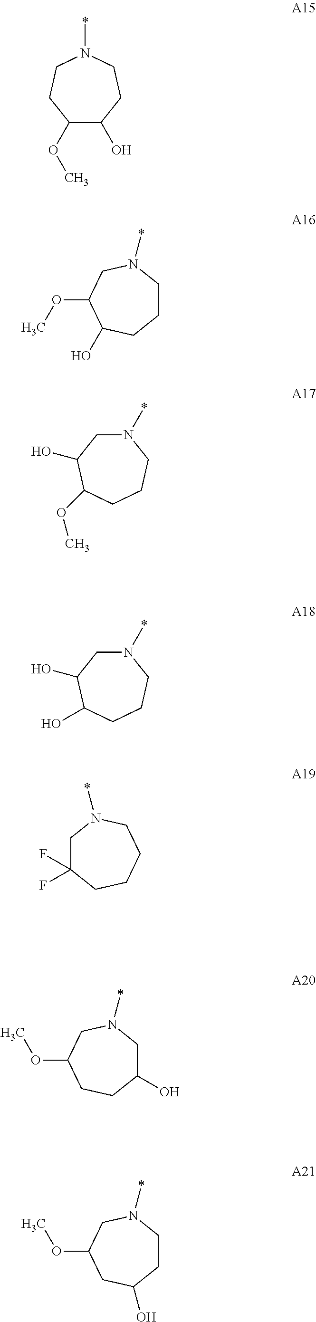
C1C(F)(F)CCCCN1*.C1(OC)C(O)CCN(*)CC1.C1CN(*)CC(OC)C(O)C1.N1(*)CC(O)C(OC)CCC1.N1(*)CC(O)C(O)CCC1.C1(O)CN(*)CC(OC)CC1.C1CN(*)CC(OC)CC1O
